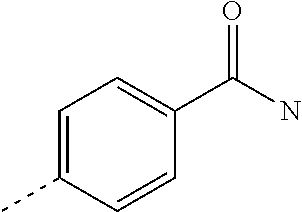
C1=C(C)C=CC(C(=O)N)=C1
